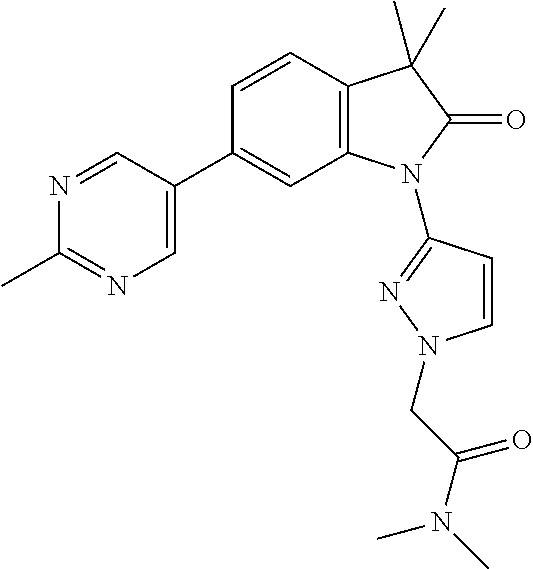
C12=C(C=CC(C3=CN=C(C)N=C3)=C1)C(C)(C)C(=O)N2C1=NN(CC(N(C)C)=O)C=C1
